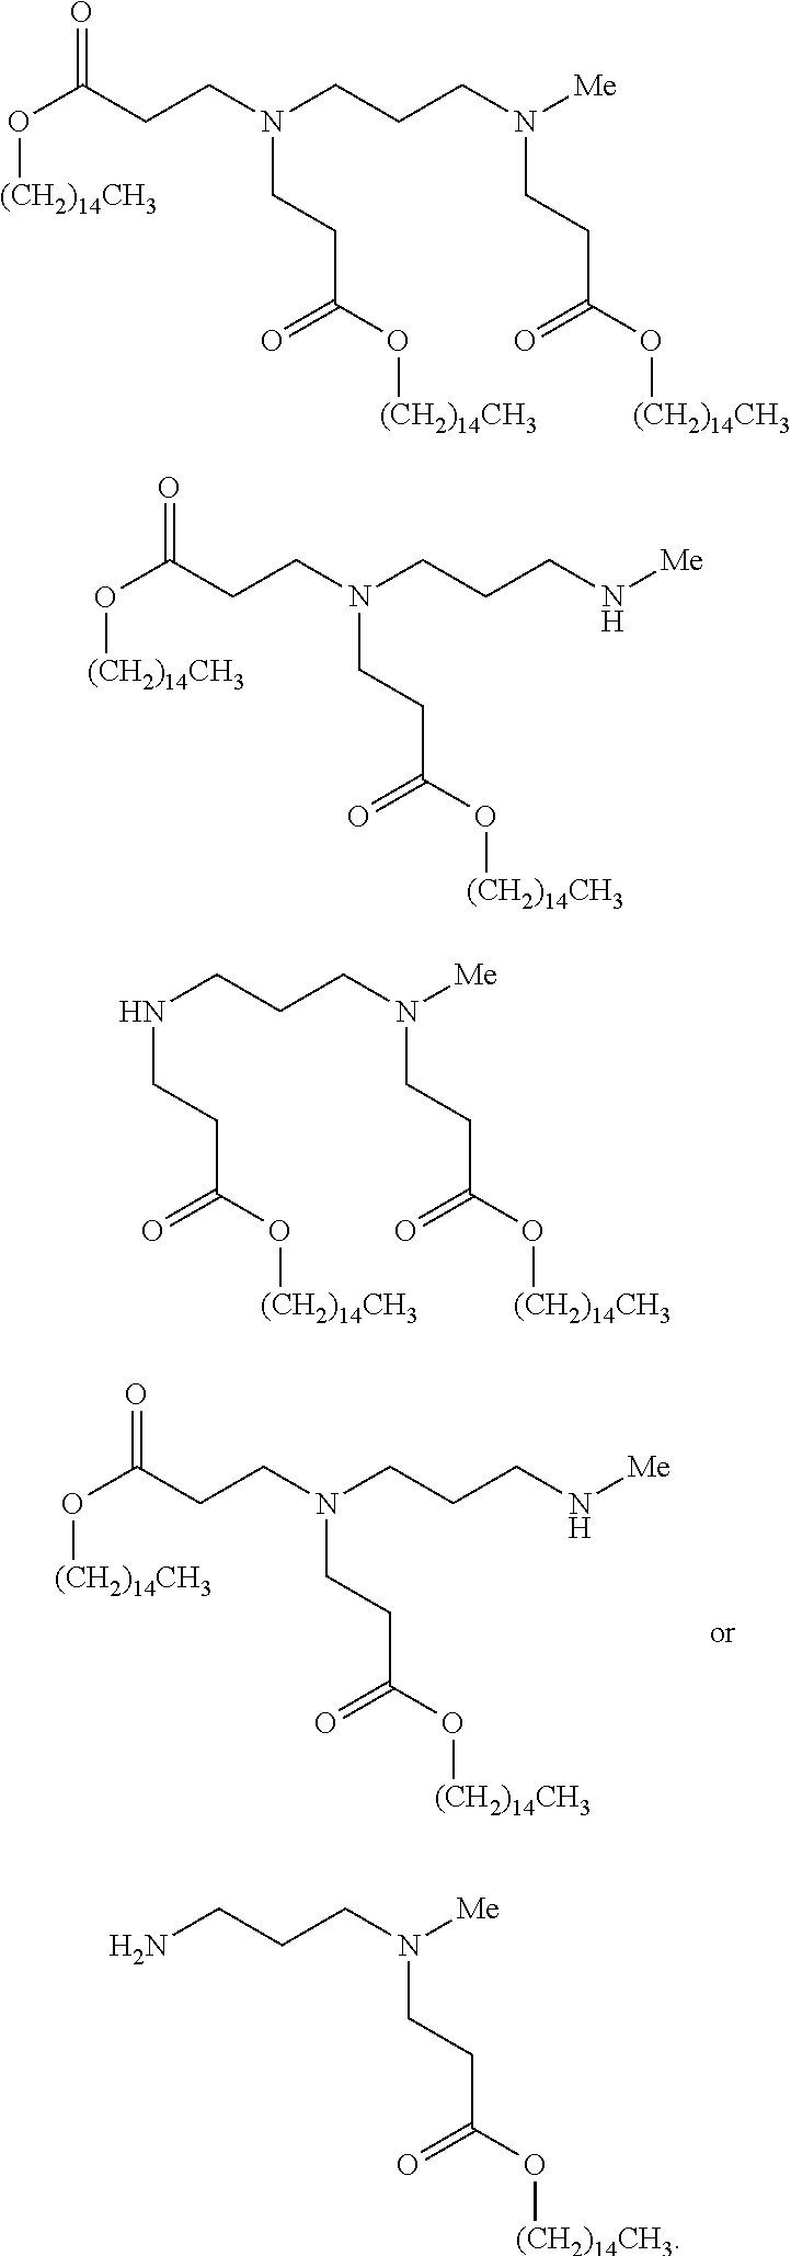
O(C(CCN(CCCN[Me])CCC(O[(CH2)14CH3])=O)=O)[(CH2)14CH3].O(C(CCN(CCCN([Me])CCC(O[(CH2)14CH3])=O)CCC(O[(CH2)14CH3])=O)=O)[(CH2)14CH3].O(C(CCN(CCCN[Me])CCC(O[(CH2)14CH3])=O)=O)[(CH2)14CH3].N(CCCN([Me])CCC(O[(CH2)14CH3])=O)CCC(O[(CH2)14CH3])=O.NCCCN([Me])CCC(O[(CH2)14CH3])=O
